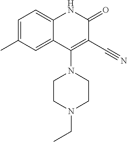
C1=C(C)C=C2C(=C1)NC(=O)C(C#N)=C2N1CCN(CC)CC1
